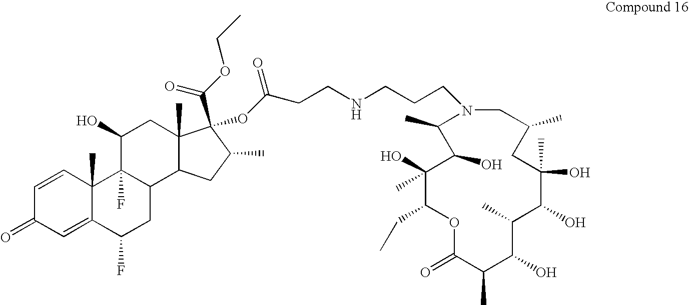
C1(O)(C)C(CC)OC(=O)C(C)C(O)C(C)C(O)C(O)(C)CC(C)CN(CCCNCCC(OC2(C(=O)OCC)C3(C)C(C4CC(F)C5=CC(=O)C=CC5(C)C4(F)C(O)C3)CC2C)=O)C(C)C1O
